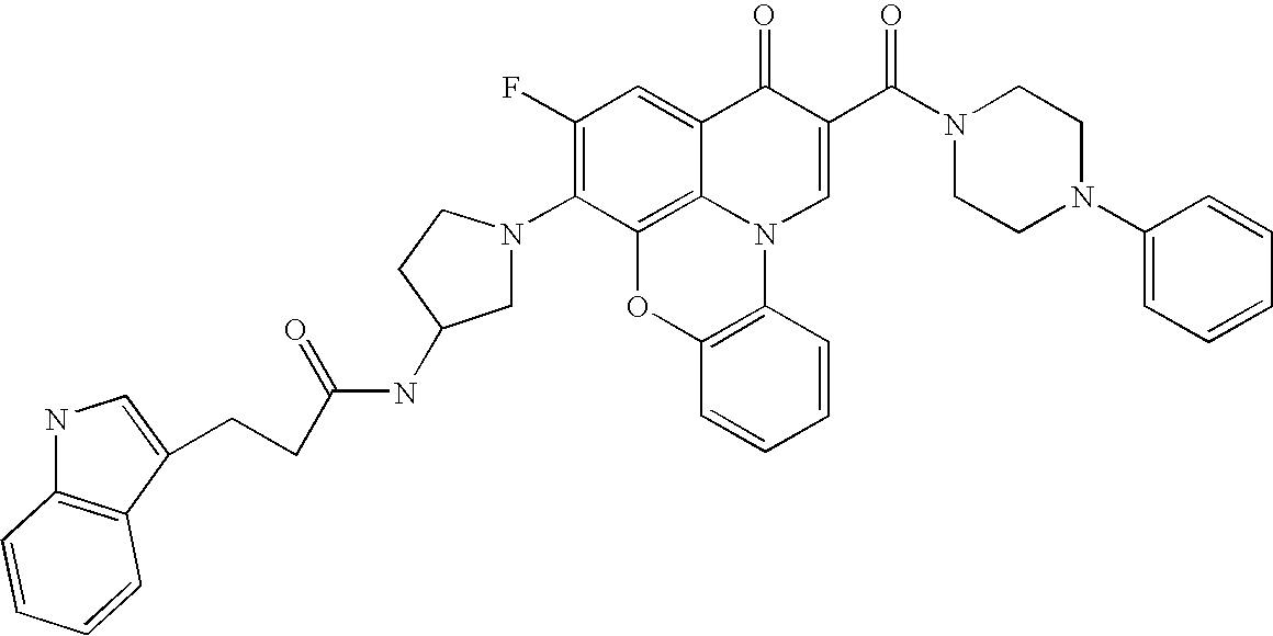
C1(F)=C(N2CC(NC(=O)CCC3=CNC4=C3C=CC=C4)CC2)C2=C3C(=C1)C(=O)C(C(N1CCN(C4=CC=CC=C4)CC1)=O)=CN3C1=C(O2)C=CC=C1
